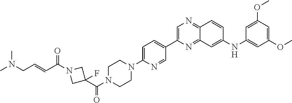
C1=C(C2=CC=C(N3CCN(C(C4(F)CN(C(C=CCN(C)C)=O)C4)=O)CC3)N=C2)N=C2C(=N1)C=CC(NC1=CC(OC)=CC(OC)=C1)=C2
